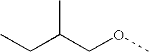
CCC(COC)C
